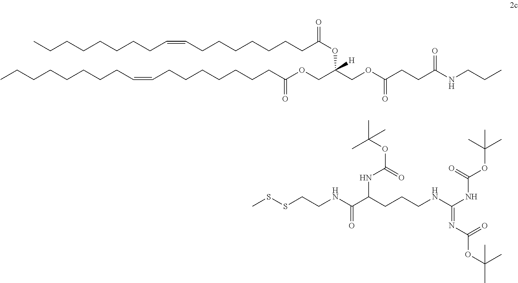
C(C(NCCSSC)=O)(CCCNC(NC(OC(C)(C)C)=O)=NC(OC(C)(C)C)=O)NC(=O)OC(C)(C)C.C(COC(CCCCCCCC=CCCCCCCCC)=O)(OC(=O)CCCCCCCC=CCCCCCCCC)(COC(CCC(NCCC)=O)=O)[H]
